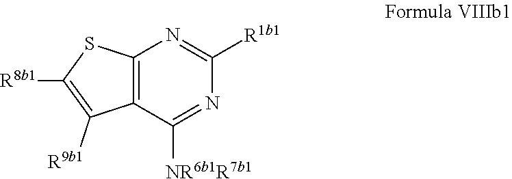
C12=C(C([NR6b1R7b1])=NC([R1b1])=N1)C([R9b1])=C([R8b1])S2
